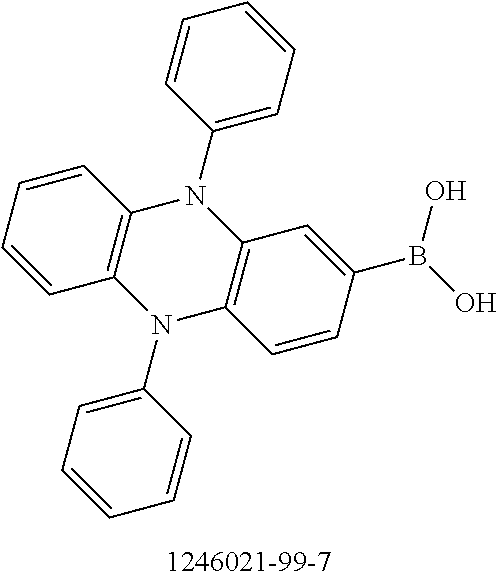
C1=CC=CC2=C1N(C1=CC=CC=C1)C1=C(N2C2=CC=CC=C2)C=CC(B(O)O)=C1
